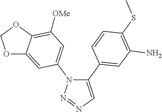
C1(C2=CC(N)=C(SC)C=C2)=CN=NN1C1=CC([OMe])=C2C(=C1)OCO2
